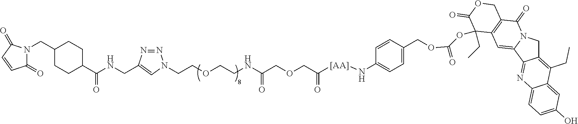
C1(=O)N(CC2CCC(C(NCC3=CN(CCOCCNC(COCC([[AA]]NC4=CC=C(COC(=O)OC5(CC)C6=C(C(=O)N7CC8=C(CC)C9=CC(O)=CC=C9N=C8C7=C6)COC5=O)C=C4)=O)=O)N=N3)=O)CC2)C(=O)C=C1
